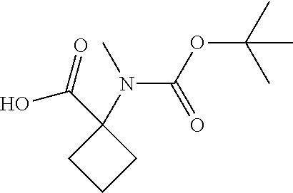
OC(C1(N(C)C(OC(C)(C)C)=O)CCC1)=O
